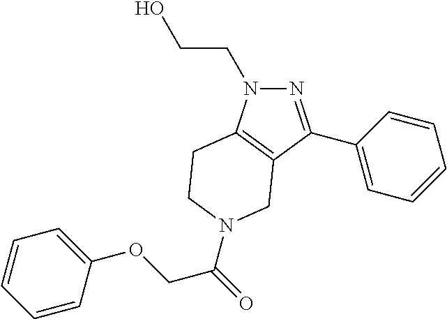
N1(CCO)N=C(C2=CC=CC=C2)C2=C1CCN(C(=O)COC1=CC=CC=C1)C2
